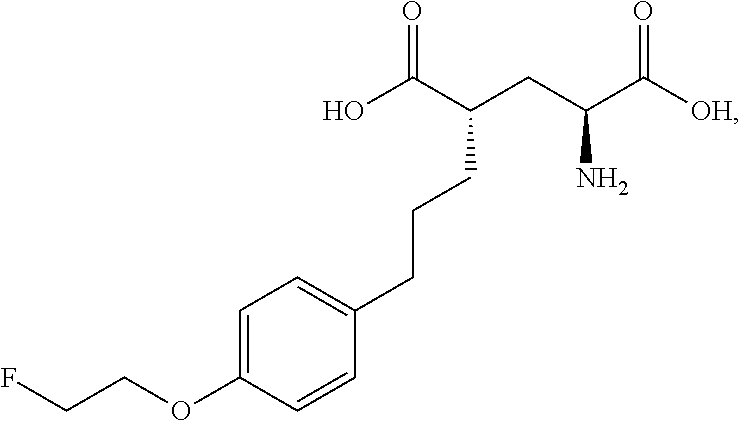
O=C(C(CC(C([OH])=O)N)CCCC1=CC=C(OCCF)C=C1)O
